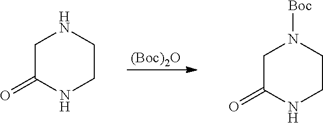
[(Boc)2O].C1C(=O)NCCN1.C1C(=O)NCCN1[Boc]
